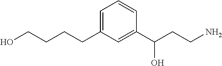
C1=C(CCCCO)C=C(C(CCN)O)C=C1
